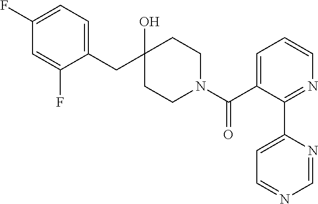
C1(CC2(O)CCN(C(C3=CC=CN=C3C3=CC=NC=N3)=O)CC2)=CC=C(F)C=C1F
